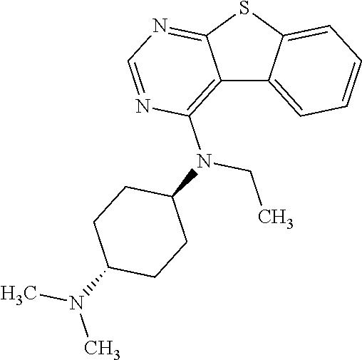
C12=C(N(C3CCC(N(C)C)CC3)CC)N=CN=C1SC1=CC=CC=C21
